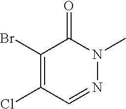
C1(Br)=C(Cl)C=NN(C)C1=O
